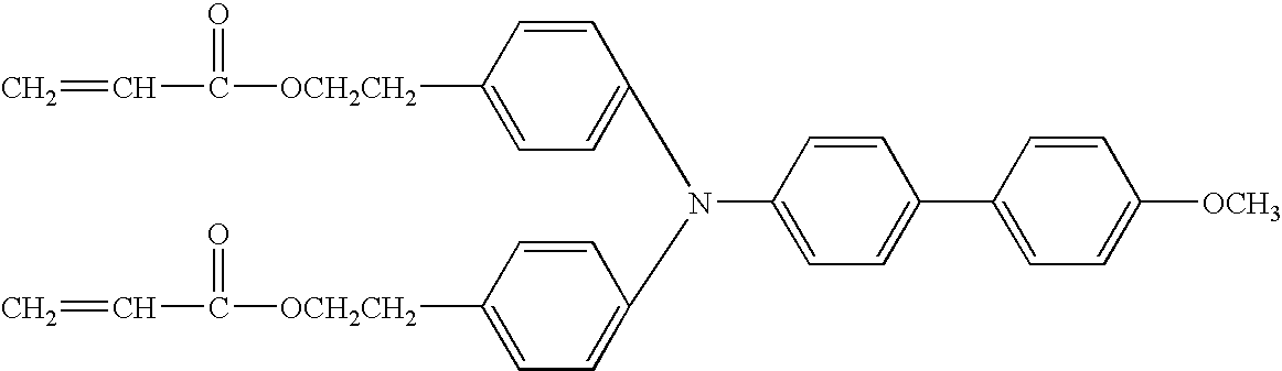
C1([OCH2CH2]C(C=C)=O)=CC=C(N(C2=CC=C([OCH2CH2]C(C=C)=O)C=C2)C2=CC=C(C3=CC=C([OCH3])C=C3)C=C2)C=C1
